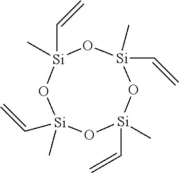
O1[Si](C)(C=C)O[Si](C)(C=C)O[Si](C)(C=C)O[Si]1(C)C=C
